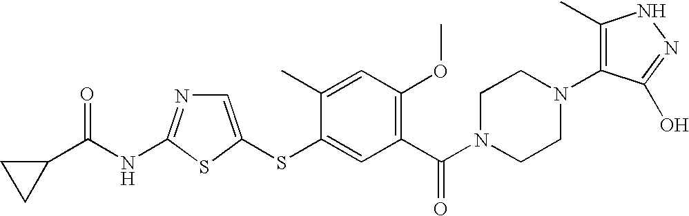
C1=C(SC2=CC(C(N3CCN(C4=C(C)NN=C4O)CC3)=O)=C(OC)C=C2C)SC(NC(=O)C2CC2)=N1
